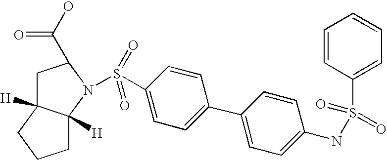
N1(S(C2=CC=C(C3=CC=C(NS(=O)(C4=CC=CC=C4)=O)C=C3)C=C2)(=O)=O)C(C(O)=O)CC2([H])C1([H])CCC2
